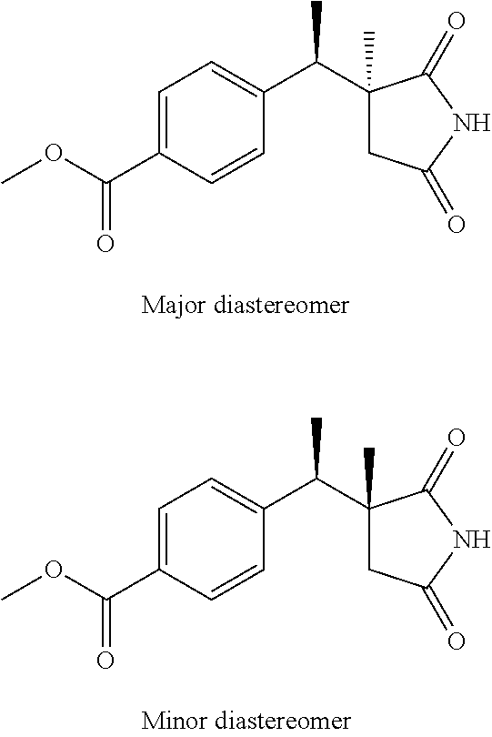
C1=C(C(OC)=O)C=CC(C(C2(C)CC(=O)NC2=O)C)=C1.C1=C(C(OC)=O)C=CC(C(C2(C)CC(=O)NC2=O)C)=C1
